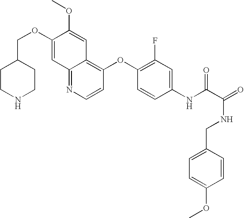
C(OC1=CC2=NC=CC(OC3=C(F)C=C(NC(C(=O)NCC4=CC=C(OC)C=C4)=O)C=C3)=C2C=C1OC)C1CCNCC1
